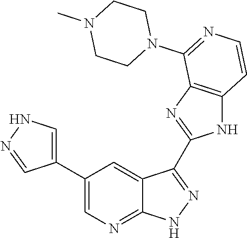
C1(C2=CN=C3C(=C2)C(C2=NC4=C(N2)C=CN=C4N2CCN(C)CC2)=N[N H]3)=CNN=C1
